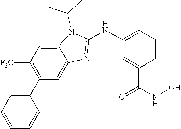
C12=CC([F3C])=C(C3=CC=CC=C3)C=C1N=C(NC1=CC=CC(C(NO)=O)=C1)N2C(C)C
